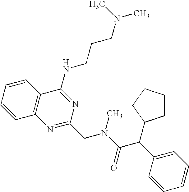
C1=CC=CC2=C1N=C(CN(C(=O)C(C1CCCC1)C1=CC=CC=C1)C)N=C2NCCCN(C)C
